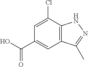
C1(C(O)=O)=CC2=C(C(Cl)=C1)NN=C2C
